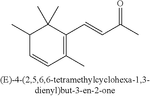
C1(C)=C(C=CC(C)=O)C(C)(C)C(C)C=C1
